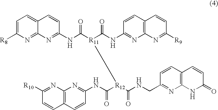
C1=C([R8])N=C2C(=C1)C=CC(NC([R11](C(NC1=NC3=C(C=C1)C=CC([R9])=N3)=O)[R12](C(NC1=NC3=C(C=CC([R10])=N3)C=C1)=O)C(NCC1=NC3=C(C=C1)C=CC(=O)N3)=O)=O)=N2
